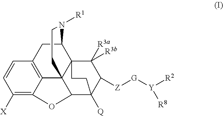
C1([X])=C2C3=C(C=C1)CC1C45C3(C(C([Q])(C([Z][G][Y]([R2])[R8])C4([R3a])[R3b])CC5)O2)CCN1[R1]
